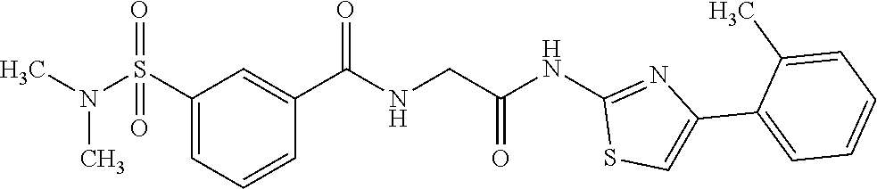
C1(S(N(C)C)(=O)=O)=CC=CC(C(=O)NCC(NC2=NC(C3=CC=CC=C3C)=CS2)=O)=C1
